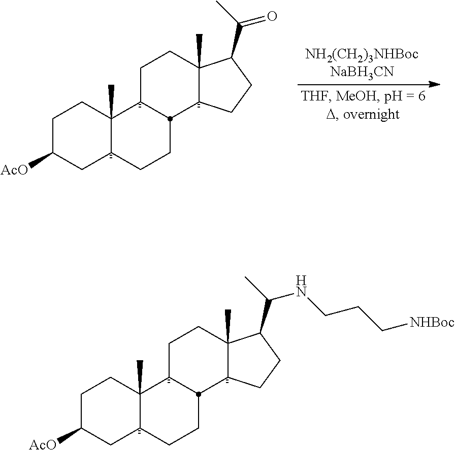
C1C([AcO])CC2C(C)(C1)C1CCC3(C)C(C(NCCC[NHBoc])C)CCC3C1CC2.C1C([AcO])CC2C(C)(C1)C1CCC3(C)C(C(=O)C)CCC3C1CC2
